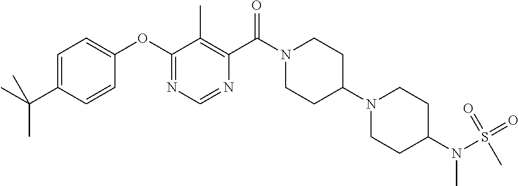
CC(C1=CC=C(OC2=NC=NC(C(N3CCC(N4CCC(N(S(=O)(=O)C)C)CC4)CC3)=O)=C2C)C=C1)(C)C
